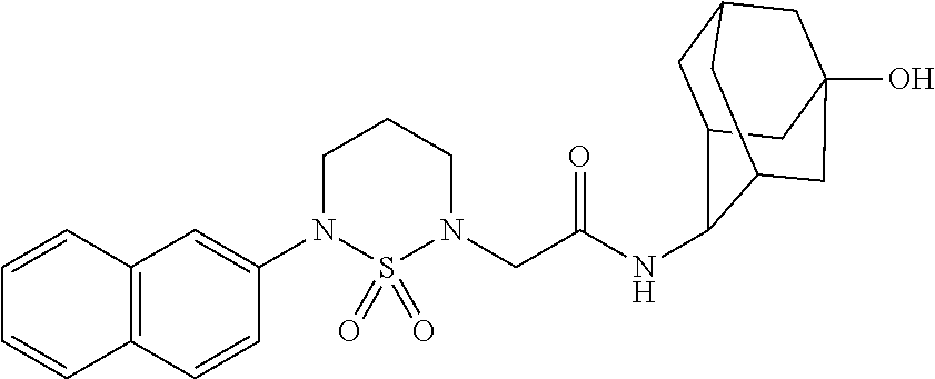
C1(N2CCCN(CC(=O)NC3C4CC5CC(O)(CC3C5)C4)S2(=O)=O)=CC2=C(C=C1)C=CC=C2
